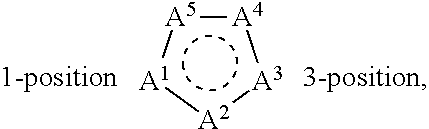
[A4]1:[A5]:[A1]:[A2]:[A3]:1
